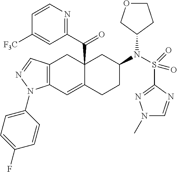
C12(C(C3=NC=CC([F3C])=C3)=O)C(=CC3=C(C1)C=NN3C1=CC=C(F)C=C1)CCC(N(S(C1=NN(C)C=N1)(=O)=O)C1CCOC1)C2
